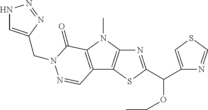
N1=C(C(C2=CSC=N2)OCC)SC2=C1N(C)C1=C2C=NN(CC2=CNN=N2)C1=O
